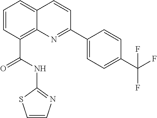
C(C1=C2C(=CC=C1)C=CC(C1=CC=C(C(F)(F)F)C=C1)=N2)(NC1=NC=CS1)=O
